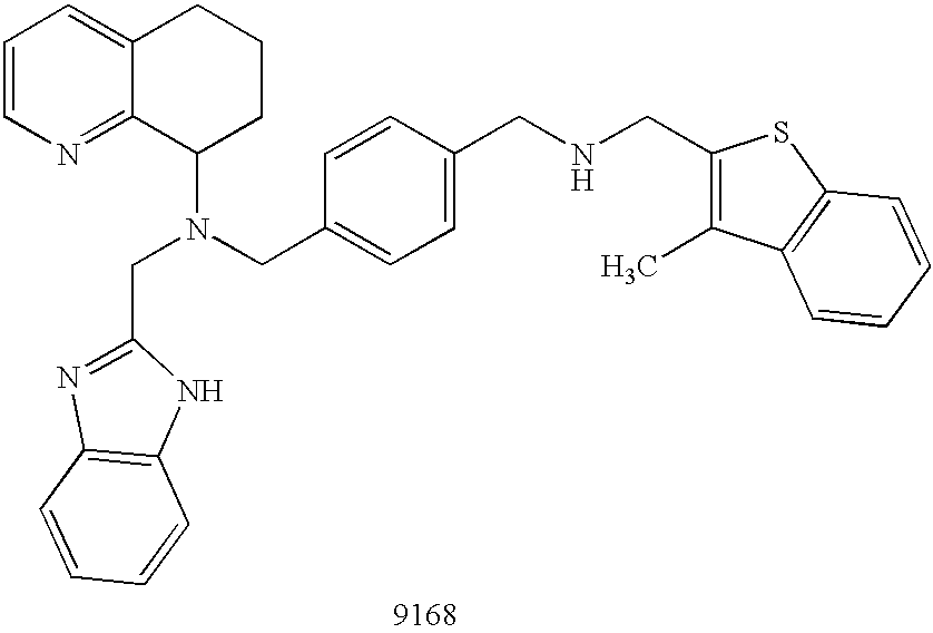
C1=CN=C2C(=C1)CCCC2N(CC1=CC=C(CNCC2=C(C)C3=C(S2)C=CC=C3)C=C1)CC1=NC2=C(N1)C=CC=C2
